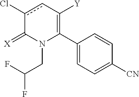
C1(C2=C([Y])cc(Cl)C(=[X])N2CC(F)F)=CC=C([CN])C=C1
